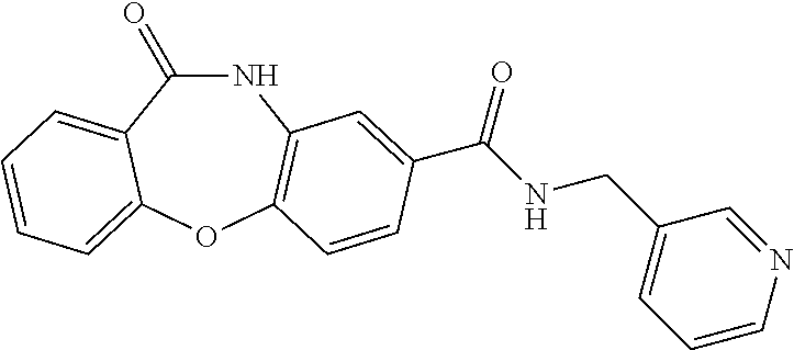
N1C(=O)C2=CC=CC=C2OC2=C1C=C(C(=O)NCC1=CC=CN=C1)C=C2
